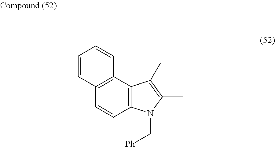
C12=C(C=CC3=C1C(C)=C(C)N3C[Ph])C=CC=C2
